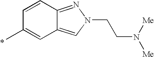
C1=CC2=NN(CCN([Me])[Me])C=C2C=C1C
